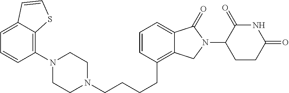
C(CCCC1=C2C(=CC=C1)C(=O)N(C1C(=O)NC(=O)CC1)C2)N1CCN(C2=C3C(=CC=C2)C=CS3)CC1
